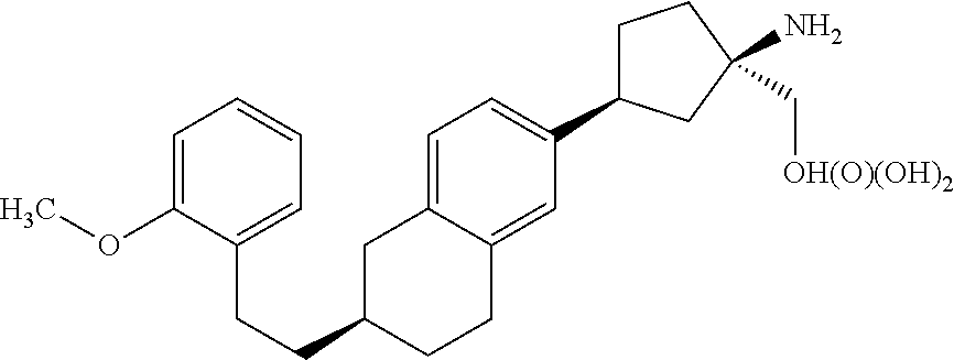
C1=C(OC)C(CCC2CCC3=CC(C4CCC(C[OH(O)(OH)2])(N)C4)=CC=C3C2)=CC=C1
